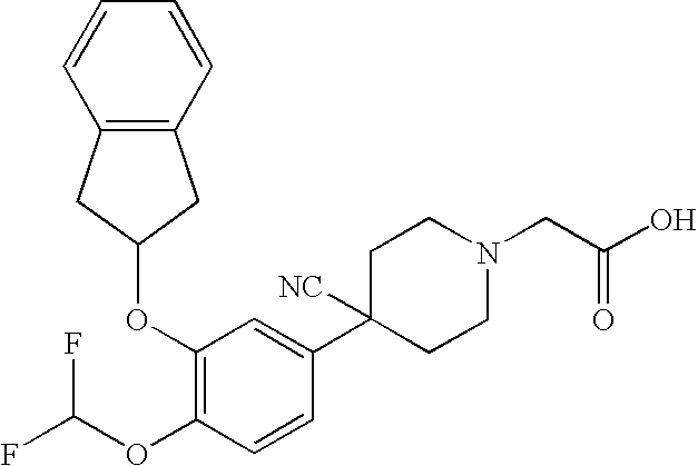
C1(OC2CC3=C(C2)C=CC=C3)=C(OC(F)F)C=CC(C2([NC])CCN(CC(O)=O)CC2)=C1
